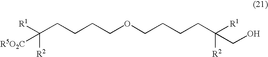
[R1]C(CCCCOCCCCC([R1])([R2])CO)([R2])[R5O2C]
